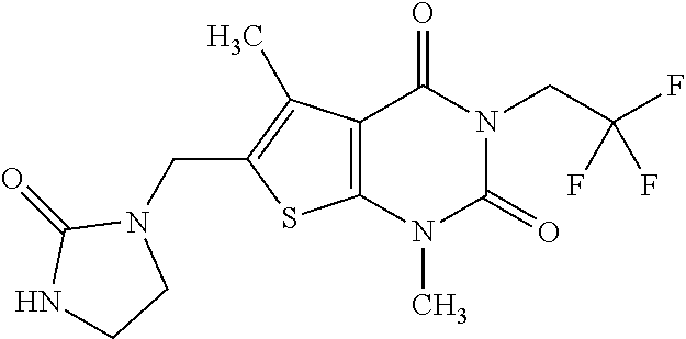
C12=C(N(C)C(=O)N(CC(F)(F)F)C1=O)SC(CN1C(=O)NCC1)=C2C
